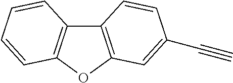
C12=C(OC3=C1C=CC=C3)C=C(C#C)C=C2
